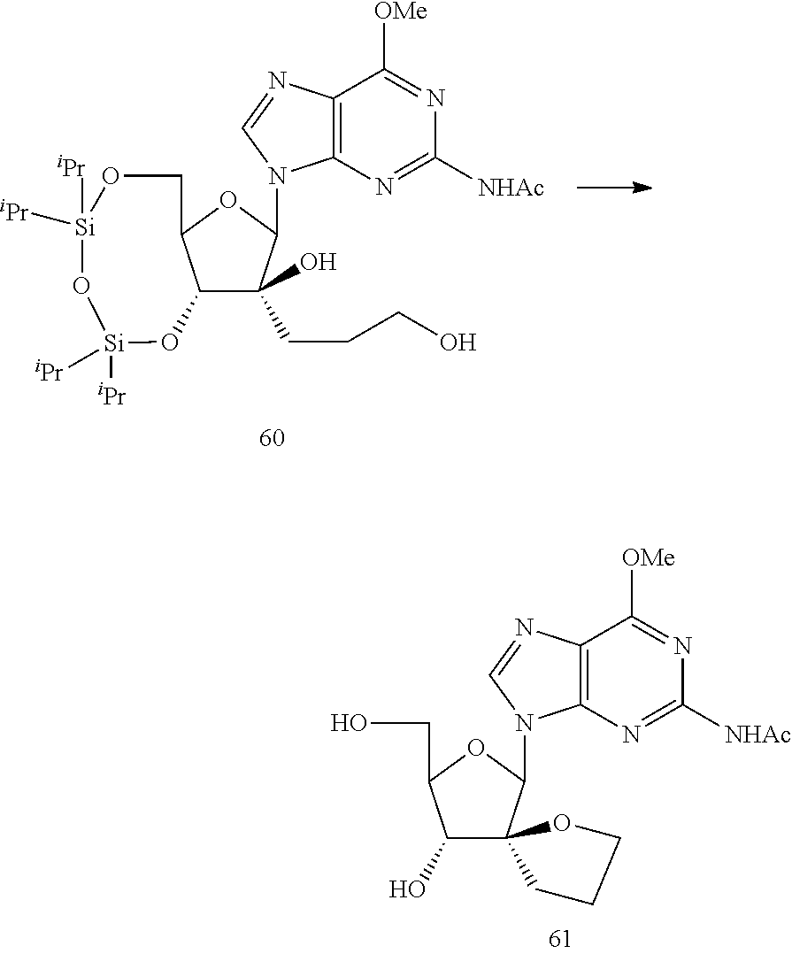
C1(O)C(CO)OC(N2C3=C(N=C2)C([OMe])=NC([NHAc])=N3)C12CCCO2.C12C(OC(N3C4=C(N=C3)C([OMe])=NC([NHAc])=N4)C1(CCCO)O)CO[Si]([iPr])([iPr])O[Si]([iPr])([iPr])O2
